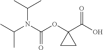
CC(N(C(OC1(C(O)=O)CC1)=O)C(C)C)C
